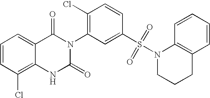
C12=C(Cl)C=CC=C1C(=O)N(C1=C(Cl)C=CC(S(N3CCCC4=C3C=CC=C4)(=O)=O)=C1)C(=O)N2
